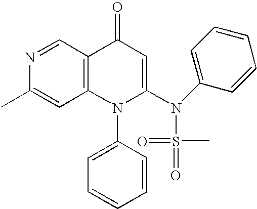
N1=CC2=C(C=C1C)N(C1=CC=CC=C1)C(N(C1=CC=CC=C1)S(=O)(=O)C)=CC2=O
